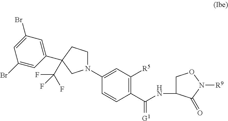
N1(C2=CC([R5])=C(C(=[G1])NC3CON([R9])C3=O)C=C2)CCC(C2=CC(Br)=CC(Br)=C2)(C(F)(F)F)C1
